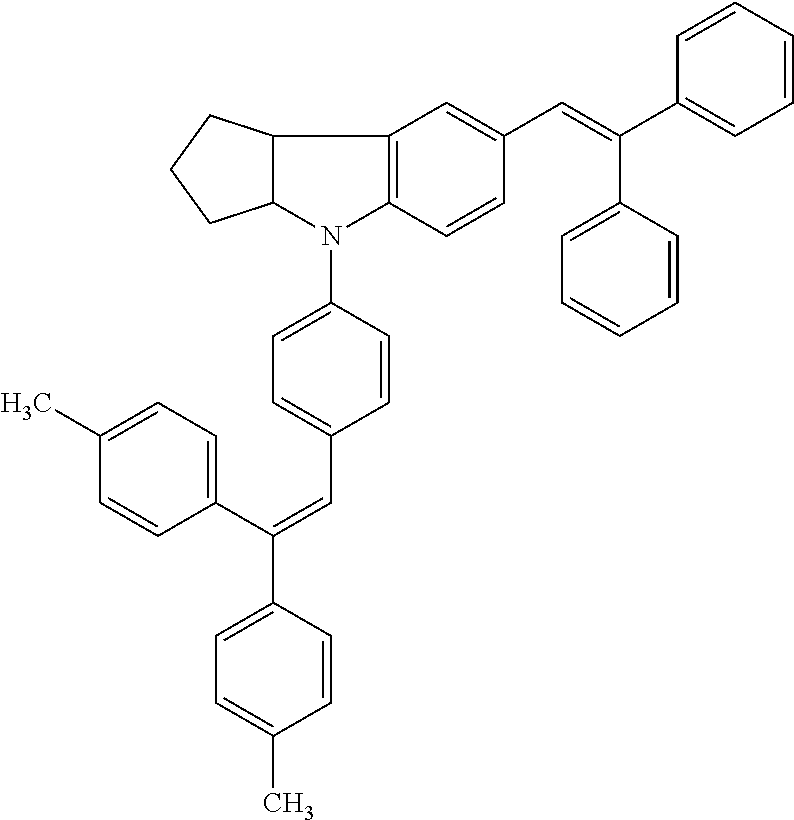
C1=CC(C(C2=CC=C(C)C=C2)=CC2=CC=C(N3C4=C(C5C3CCC5)C=C(C=C(C3=CC=CC=C3)C3=CC=CC=C3)C=C4)C=C2)=CC=C1C
